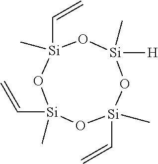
[Si]1(C=C)(C)O[Si](C=C)(C)O[Si](C)([H])O[Si](C=C)(C)O1
